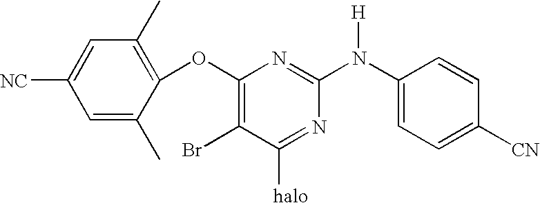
C1=C(C)C(OC2=C(Br)C([halo])=NC(N(C3=CC=C([CN])C=C3)[H])=N2)=C(C)C=C1[NC]
